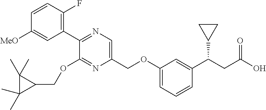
C1(C2=NC=C(COC3=CC=CC(C(CC(O)=O)C4CC4)=C3)N=C2OCC2C(C)(C)C2(C)C)=C(F)C=CC([MeO])=C1
